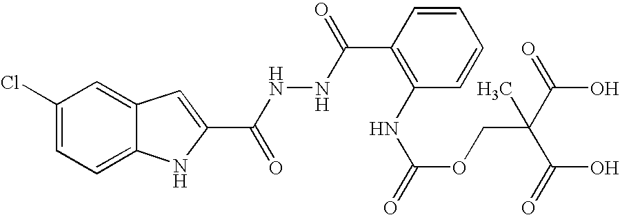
C12=CC=C(Cl)C=C1C=C(C(NNC(=O)C1=C(NC(=O)OCC(C(O)=O)(C(=O)O)C)C=CC=C1)=O)N2
